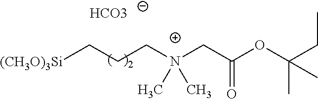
[(CH3O)3Si]CCCN(CC(OC(CC)(C)C)=O)(C)C.[HCO3]
